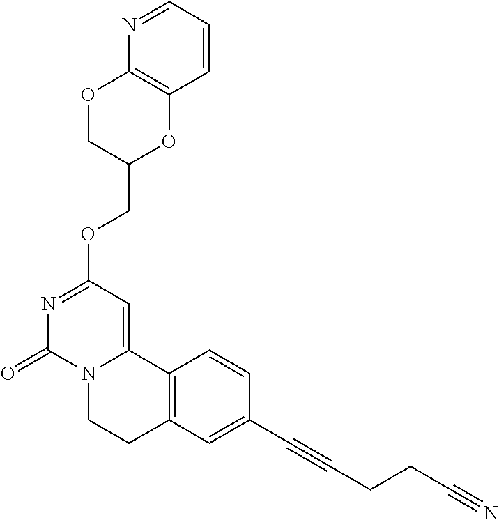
N1=CC=CC2=C1OCC(COC1=NC(=O)N3C(=C1)C1=C(CC3)C=C(C#CCCC#N)C=C1)O2
